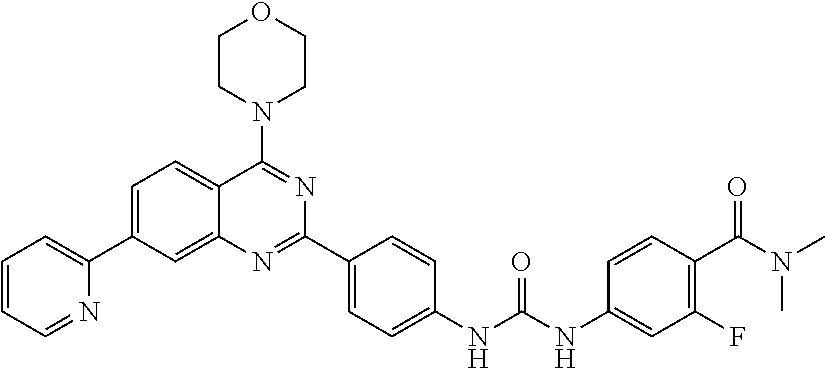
C1=C(C2=CC=CC=N2)C=C2C(=C1)C(N1CCOCC1)=NC(C1=CC=C(NC(NC3=CC(F)=C(C(N(C)C)=O)C=C3)=O)C=C1)=N2
